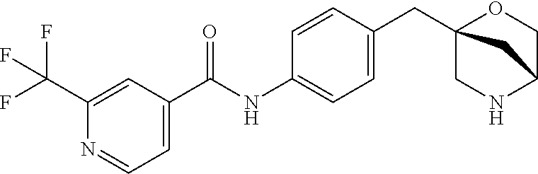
C1(C(F)(F)F)=CC(C(NC2=CC=C(CC34OCC(NC3)C4)C=C2)=O)=CC=N1
